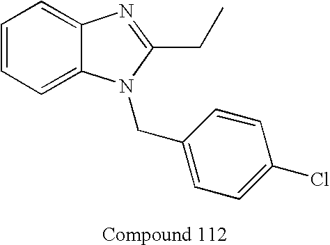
C1=CC=C2C(=C1)N=C(CC)N2CC1=CC=C(Cl)C=C1
